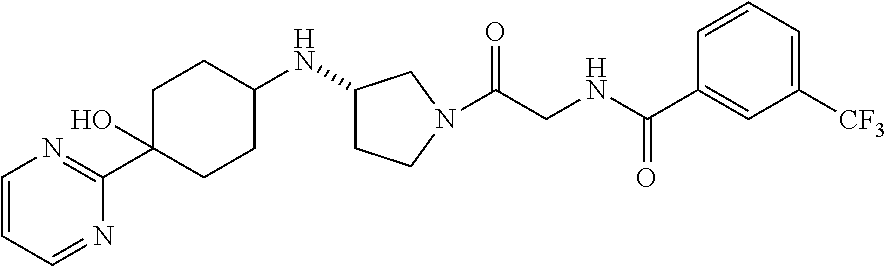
C1=CC=NC(C2(O)CCC(NC3CCN(C(CNC(C4=CC([CF3])=CC=C4)=O)=O)C3)CC2)=N1
